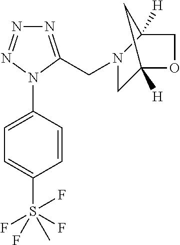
C1(N2C(CN3CC4([H])OCC3([H])C4)=NN=N2)=CC=C(S(F)(F)(F)(C)F)C=C1
